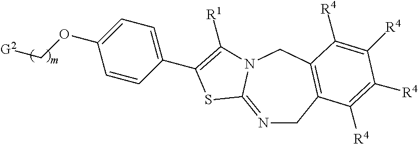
N1=C2N(CC3=C(C1)C([R4])=C([R4])C([R4])=C3[R4])C([R1])=C(C1=CC=C(OC[G2])C=C1)S2
